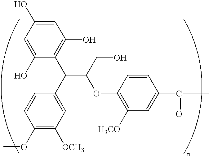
C1(O)=CC(O)=CC(O)=C1C(C1=CC([OCH3])=C(OC)C=C1)C(CO)OC1=C([H3CO])C=C(C(=O)C)C=C1
